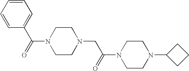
C1=CC=C(C(N2CCN(CC(=O)N3CCN(C4CCC4)CC3)CC2)=O)C=C1
